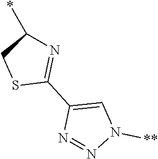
C1(*)CSC(C2=CN([**])N=N2)=N1
